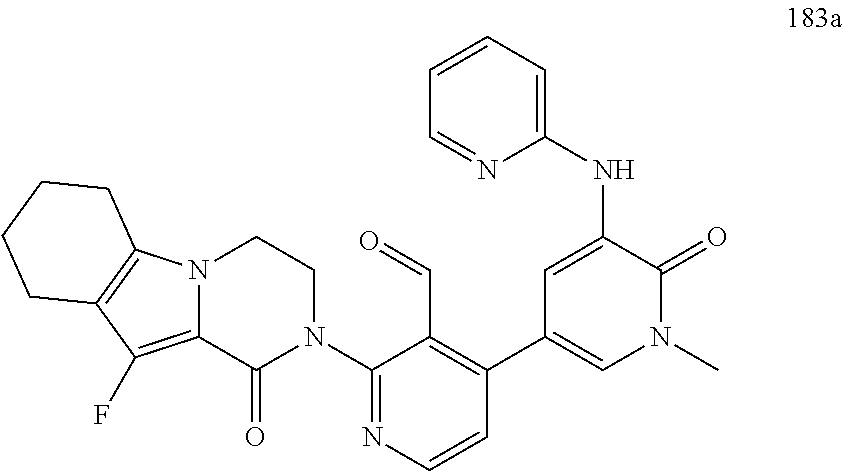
N12C(=C(F)C3=C1CCCC3)C(=O)N(C1=NC=CC(C3=CN(C)C(=O)C(NC4=CC=CC=N4)=C3)=C1C=O)CC2
